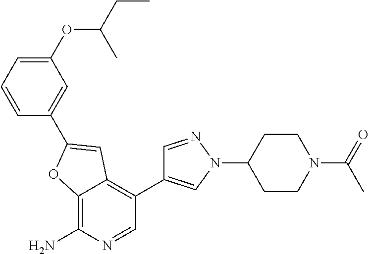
C12=C(N)N=CC(C3=CN(C4CCN(C(C)=O)CC4)N=C3)=C1C=C(C1=CC(OC(CC)C)=CC=C1)O2
